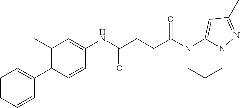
C1(NC(CCC(N2CCCN3C2=CC(C)=N3)=O)=O)=CC(C)=C(C2=CC=CC=C2)C=C1
